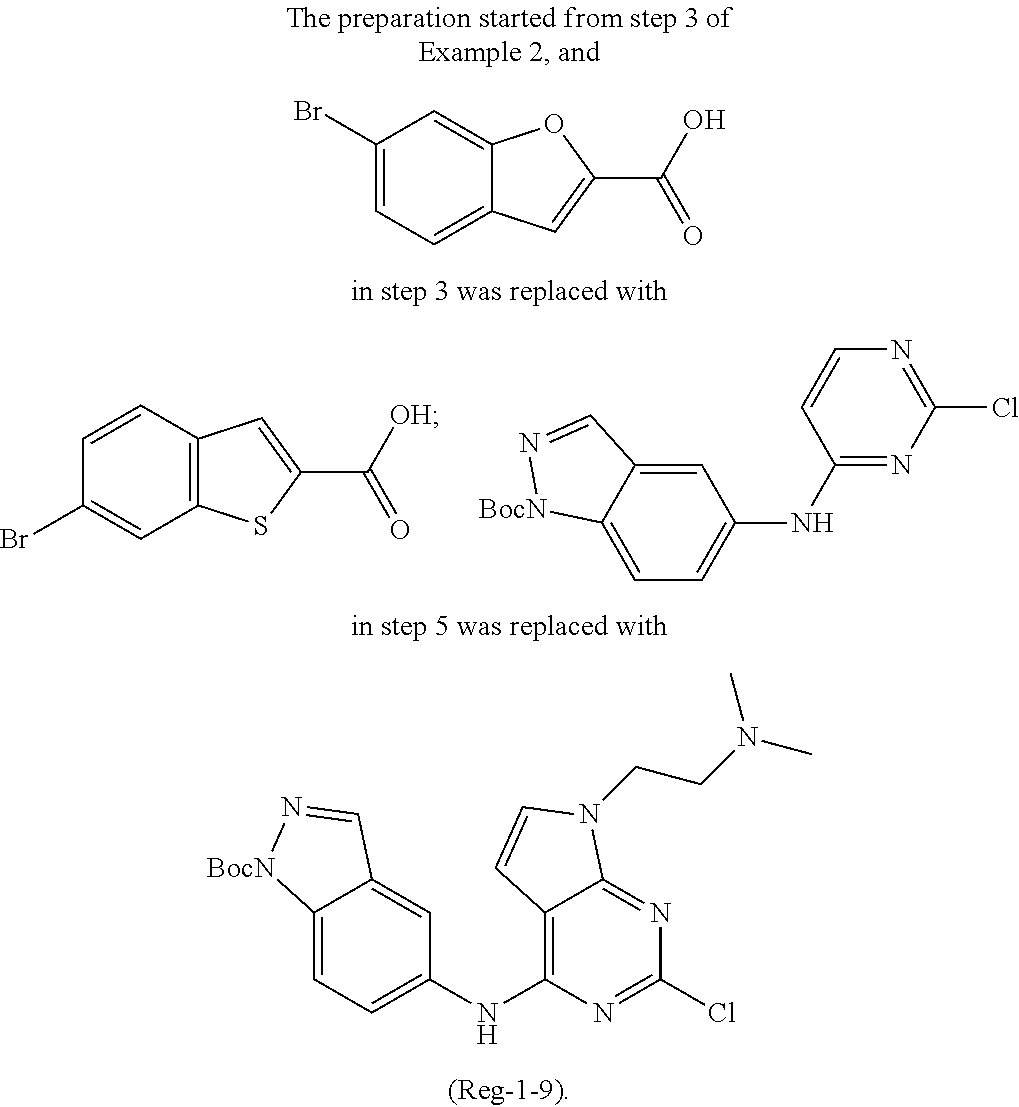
C12=C(C=CC(Br)=C1)C=C(C([OH])=O)S2.C1(NC2=CC=C3C(=C2)C=N[BocN]3)=NC(Cl)=NC=C1.C12=CC=C(Br)C=C1OC(C(O)=O)=C2.C12=CC=C(NC3=C4C(=NC(Cl)=N3)N(CCN(C)C)C=C4)C=C1C=N[BocN]2
